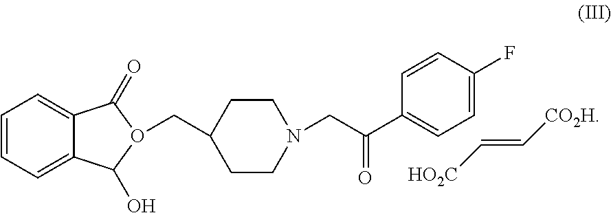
C(C(C1=CC=C(F)C=C1)=O)N1CCC(CO2C(O)C3=CC=CC=C3C2=O)CC1.C(=C[CO2H])[HO2C]
